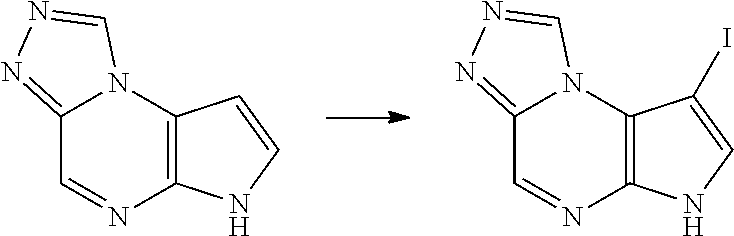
C12=NN=CN1C1=C(N=C2)NC=C1.C12=NN=CN1C1=C(N=C2)NC=C1I
